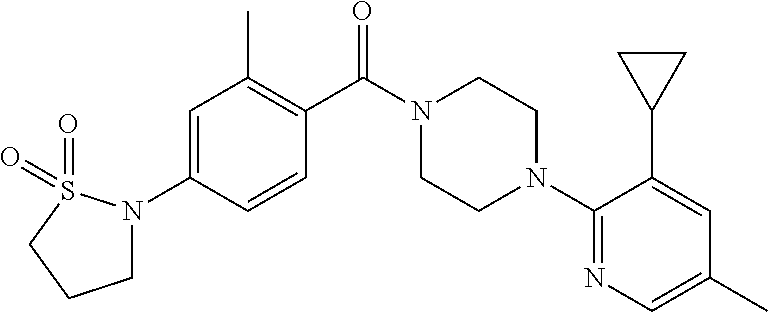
C1(N2CCN(C(C3=C(C)C=C(N4CCCS4(=O)=O)C=C3)=O)CC2)=NC=C(C)C=C1C1CC1
